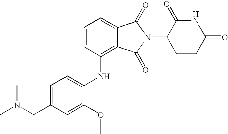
C1(NC2=C3C(=CC=C2)C(=O)N(C2CCC(=O)NC2=O)C3=O)=CC=C(CN(C)C)C=C1OC
